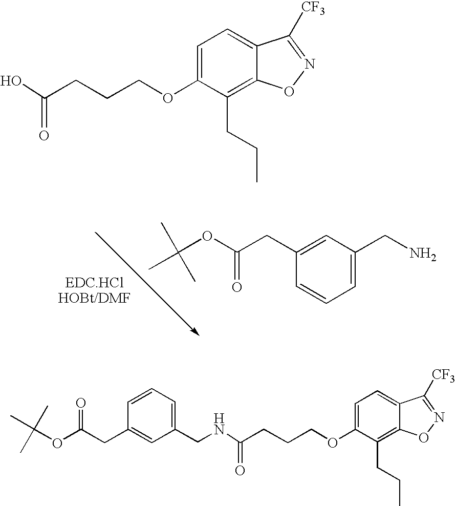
C1=C(OCCCC(O)=O)C(CCC)=C2C(=C1)C([CF3])=NO2.C1=C(CN)C=C(CC(OC(C)(C)C)=O)C=C1.C1=C(OCCCC(NCC2=CC=CC(CC(OC(C)(C)C)=O)=C2)=O)C(CCC)=C2C(=C1)C([CF3])=NO2
